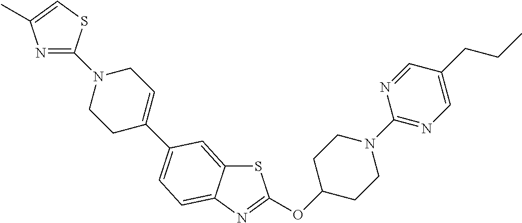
C1C(OC2=NC3=CC=C(C4=CCN(C5=NC(C)=CS5)CC4)C=C3S2)CCN(C2=NC=C(CCC)C=N2)C1
